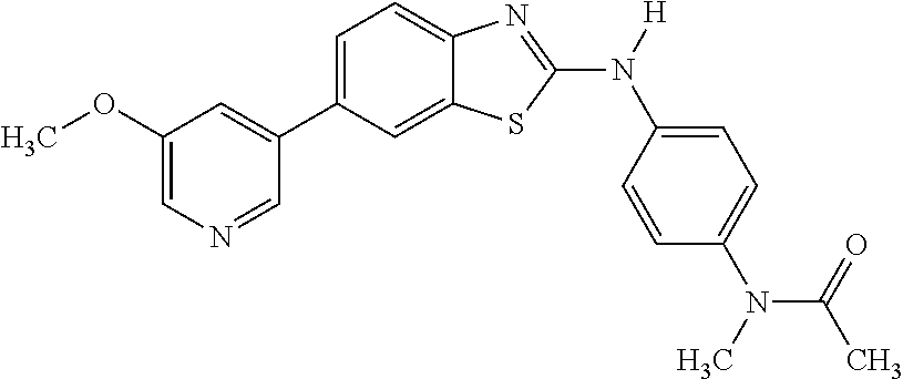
C1(OC)=CN=CC(C2=CC=C3C(=C2)SC(N([H])C2=CC=C(N(C(=O)C)C)C=C2)=N3)=C1
